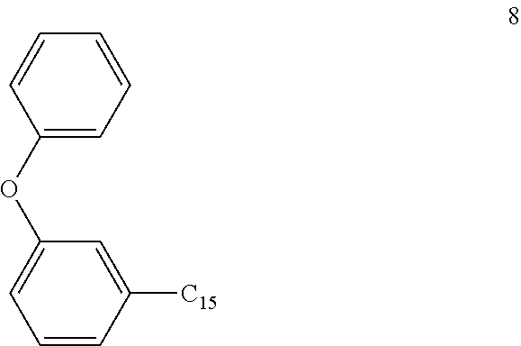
C1=CC([C15])=CC(OC2=CC=CC=C2)=C1
